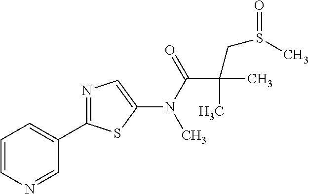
C1=CC=C(C2=NC=C(N(C(=O)C(CS(=O)C)(C)C)C)S2)C=N1
